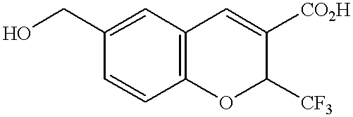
C1=CC2=C(C=C1CO)C=C([CO2H])C([CF3])O2
